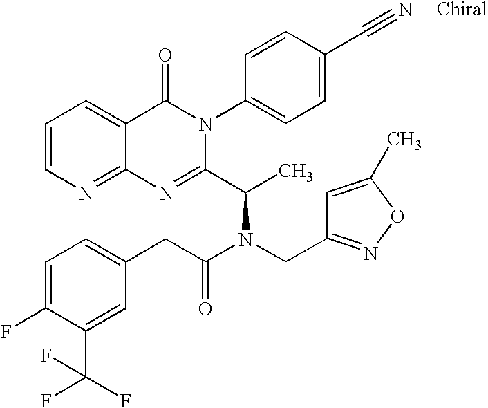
C12=NC=CC=C1C(=O)N(C1=CC=C(C#N)C=C1)C(C(N(CC1=NOC(C)=C1)C(CC1=CC=C(F)C(C(F)(F)F)=C1)=O)C)=N2
